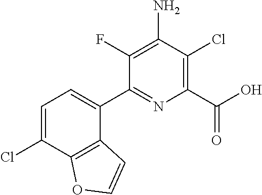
C1(F)=C(N)C(Cl)=C(C(O)=O)N=C1C1=CC=C(Cl)C2=C1C=CO2
